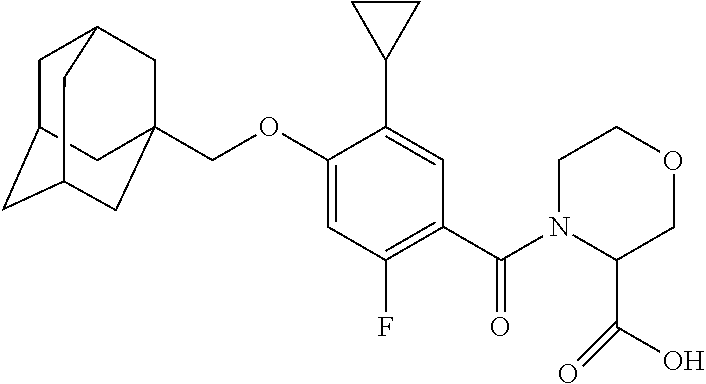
C1C2CC3CC(COC4=CC(F)=C(C(N5C(C(=O)O)COCC5)=O)C=C4C4CC4)(CC1C3)C2
